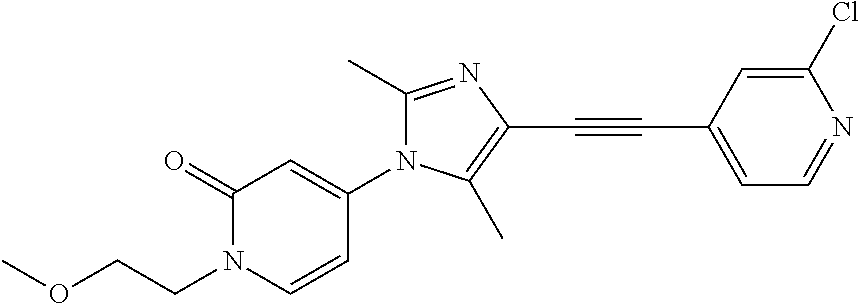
C1(=O)N(CCOC)C=CC(N2C(C)=NC(C#CC3=CC=NC(Cl)=C3)=C2C)=C1
